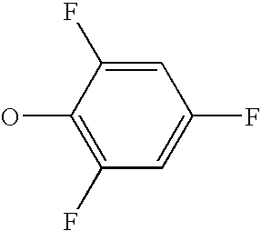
C1=C(F)C(O)=C(F)C=C1F
